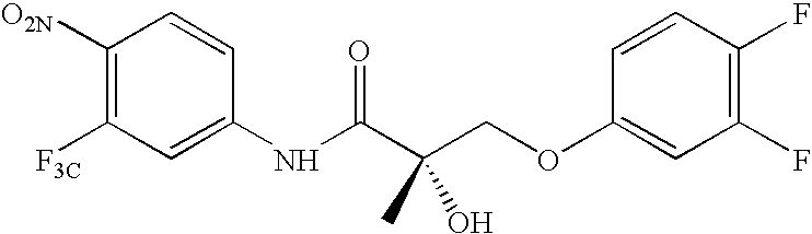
C1([O2N])=C([F3C])C=C(NC(C(COC2=CC(F)=C(F)C=C2)(O)C)=O)C=C1
